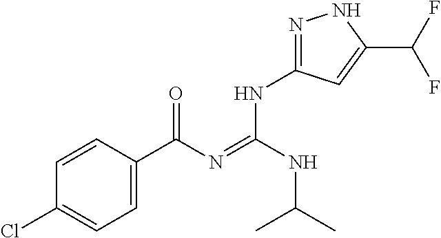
C1=CC(C(N=C(NC(C)C)NC2=NNC(C(F)F)=C2)=O)=CC=C1Cl
